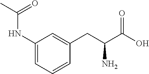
CC(NC1=CC=CC(CC(C(=O)O)N)=C1)=O
